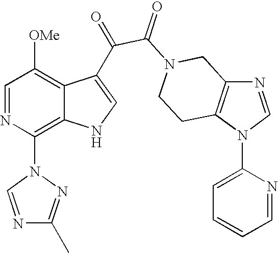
N1=CN(C2=CC=CC=N2)C2=C1CN(C(=O)C(=O)C1=CNC3=C(N4N=C(C)N=C4)N=CC([OMe])=C31)CC2
